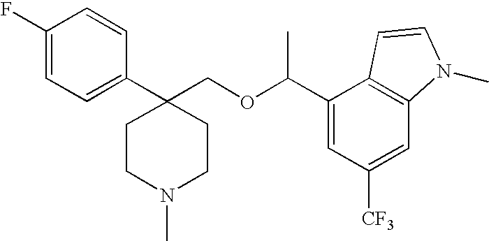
C1(C2(COC(C3=CC([CF3])=CC4=C3C=CN4C)C)CCN(C)CC2)=CC=C(F)C=C1
